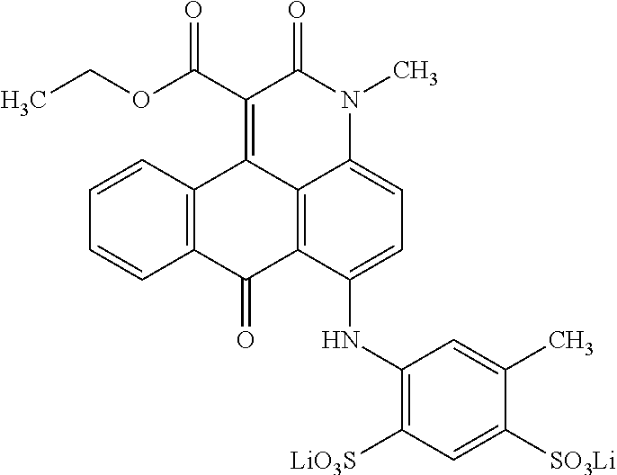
C1=CC2=C(C=C1)C(=O)C1=C3C2=C(C(OCC)=O)C(=O)N(C)C3=CC=C1NC1=C([LiO3S])C=C([SO3Li])C(C)=C1
